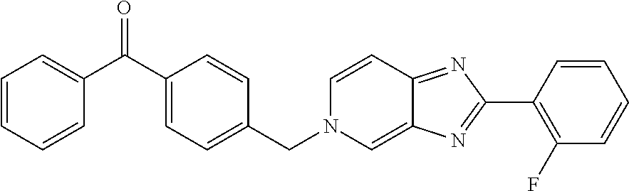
C1=CC=CC(C(C2=CC=C(CN3C=C4C(=NC(C5=C(F)C=CC=C5)=N4)C=C3)C=C2)=O)=C1
